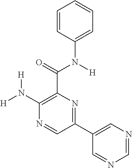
C1(N([H])[H])=C(C(N(C2=CC=CC=C2)[H])=O)N=C(C2=CN=CN=C2)C=N1
